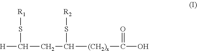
[H]C(S[R1])CC(S[R2])[(CH2)x]C(=O)O
